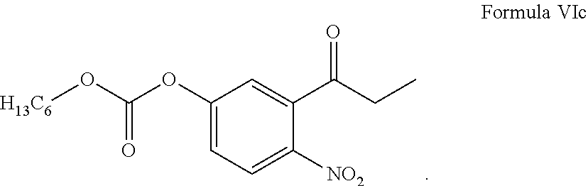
C1(OC(O[H13C6])=O)=CC=C([NO2])C(C(CC)=O)=C1
